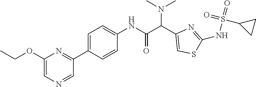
C1=C(C2=NC(OCC)=CN=C2)C=CC(NC(C(C2=CSC(NS(=O)(=O)C3CC3)=N2)N(C)C)=O)=C1
